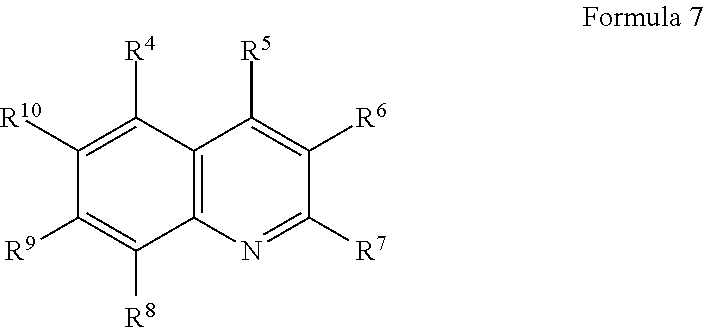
C1([R10])=C([R4])C2=C(C([R8])=C1[R9])N=C([R7])C([R6])=C2[R5]
